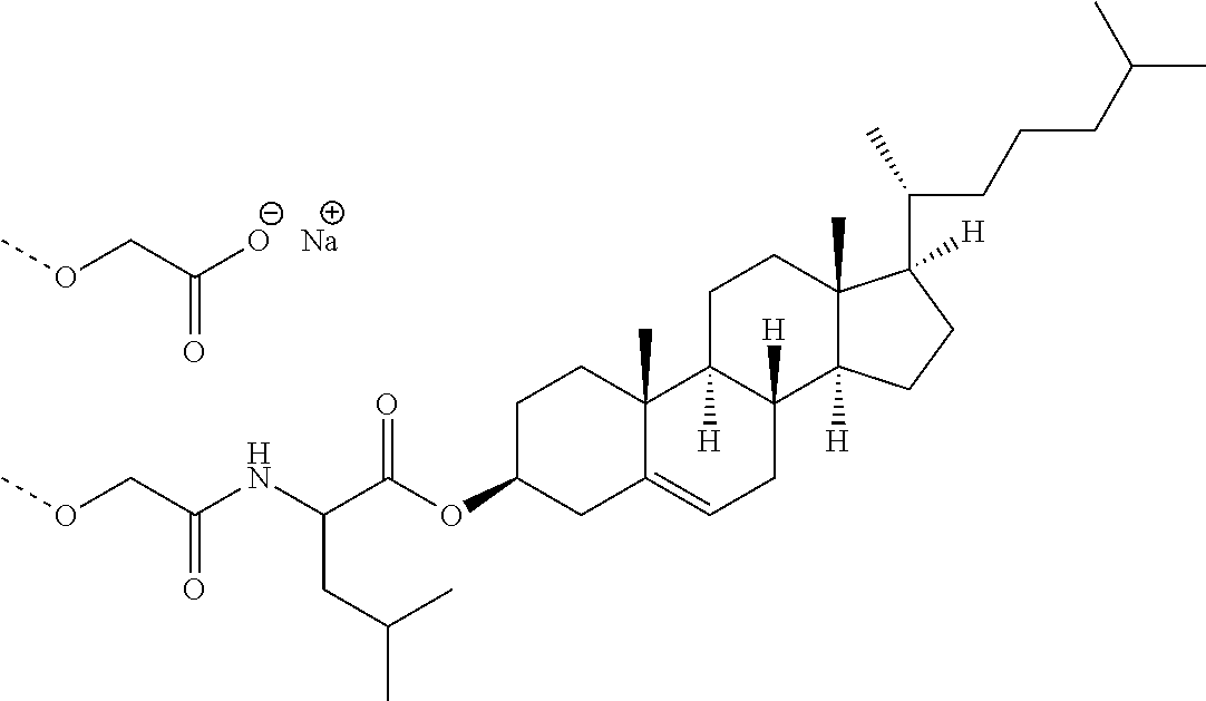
COCC([O-])=O.COCC(NC(C(OC1CC2=CCC3([H])C([H])(C2(C)CC1)CCC1(C)C3([H])CCC1(C(CCCC(C)C)C)[H])=O)CC(C)C)=O.[Na]
